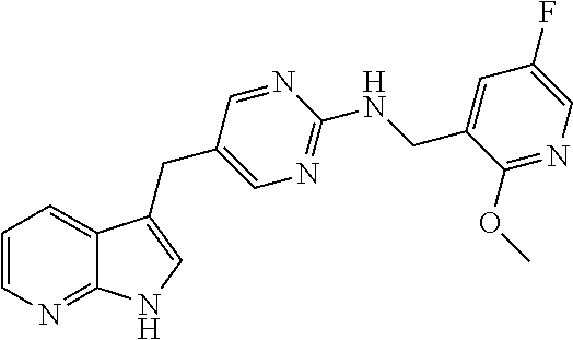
C1=CN=C2C(=C1)C(CC1=CN=C(NCC3=CC(F)=CN=C3OC)N=C1)=CN2
